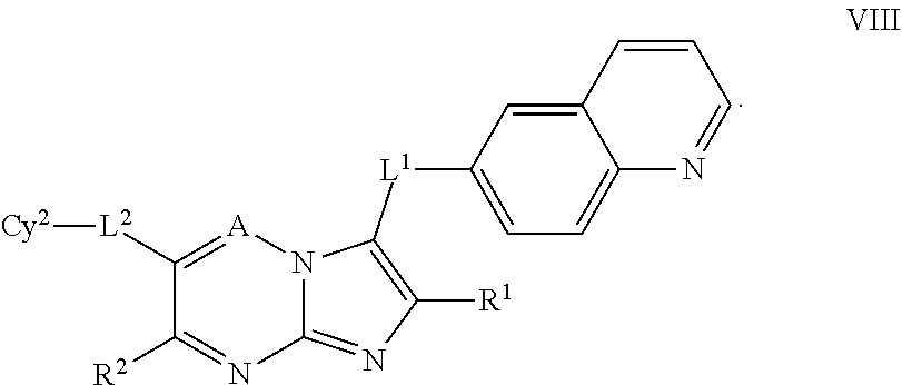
C1([L2][Cy2])=[A]N2C(=NC([R1])=C2[L1]C2=CC=C3C(=C2)C=CC=N3)N=C1[R2]
